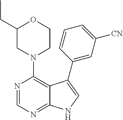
C12=NC=NC(N3CCOC(CC)C3)=C1C(C1=CC([CN])=CC=C1)=CN2
